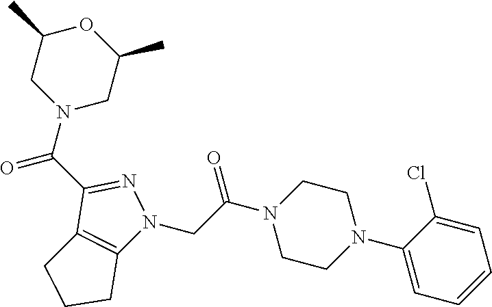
C1(C(N2CC(C)OC(C)C2)=O)=NN(CC(N2CCN(C3=CC=CC=C3Cl)CC2)=O)C2=C1CCC2
